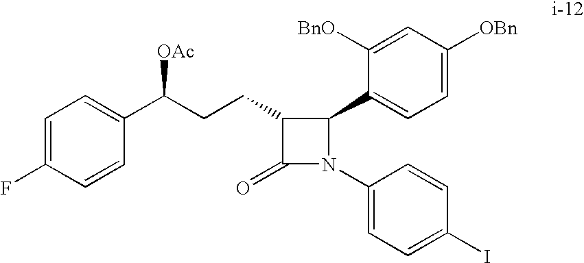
C1=C(F)C=CC(C(CCC2C(=O)N(C3=CC=C(I)C=C3)C2C2=CC=C([OBn])C=C2[BnO])[OAc])=C1
